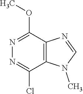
N1=C(Cl)C2=C(C(OC)=N1)N=CN2C
